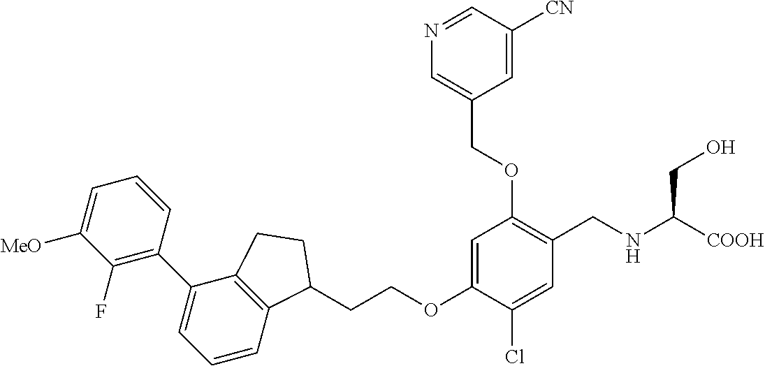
C1(F)=C(C2=CC=CC3=C2CCC3CCOC2=CC(OCC3=CN=CC([CN])=C3)=C(CNC([COOH])CO)C=C2Cl)C=CC=C1[MeO]
